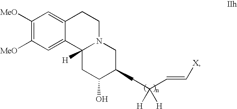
C12=CC([MeO])=C([MeO])C=C1CCN1C2([H])CC(O)C(CC(C=C[X])([H])[H])C1
